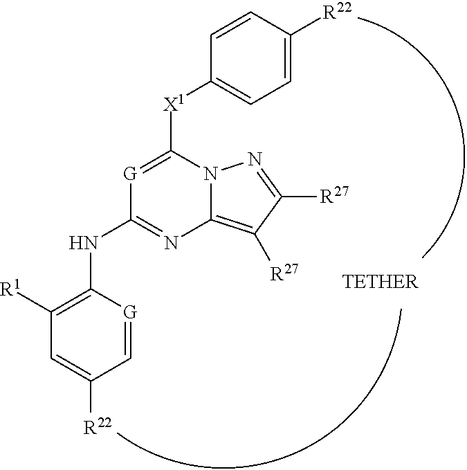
C1([R1])=C(NC2=NC3=C([R27])C([R27])=NN3C([X1]C3=CC=C([R22])C=C3)=[G]2)[G]=CC([R22])=C1
